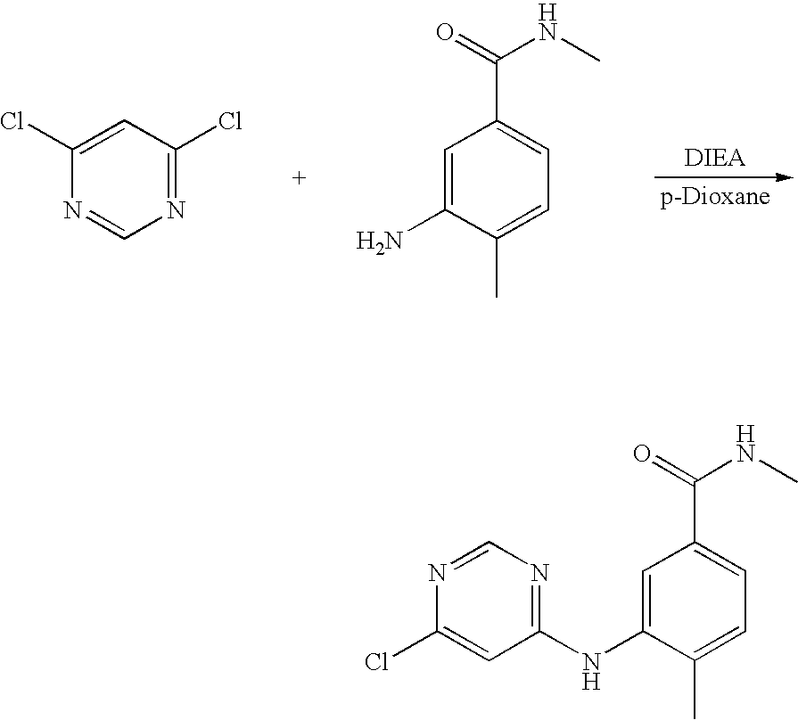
N1=C(Cl)C=C(Cl)N=C1.C1(N)=CC(C(=O)NC)=CC=C1C.C1(NC2=CC(C(=O)NC)=CC=C2C)=NC=NC(Cl)=C1
